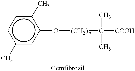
c1c(O[(CH2)]C([COOH])(C)C)c(C)ccc1C
